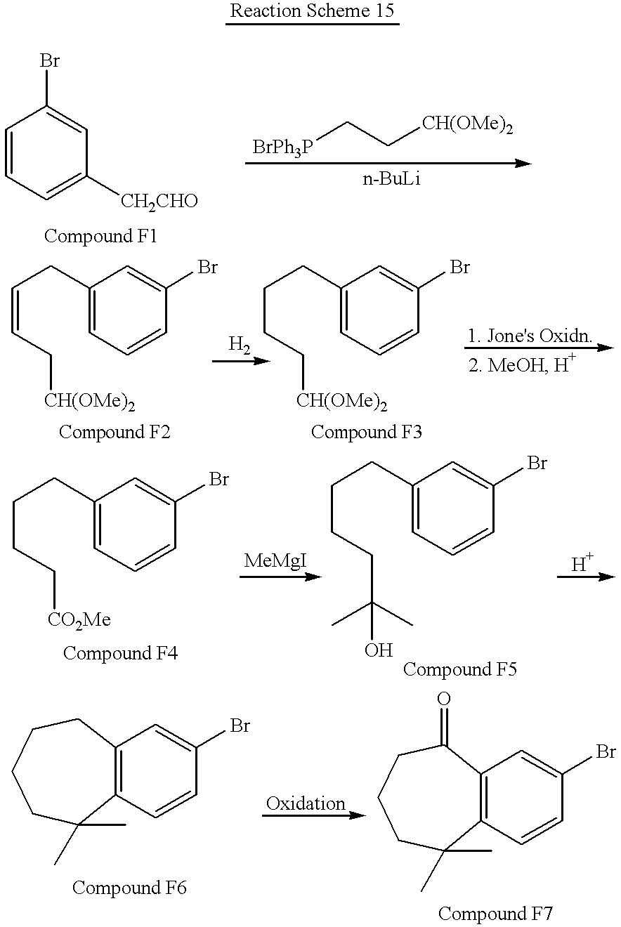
C1=CC=C([CH2CHO])C=C1Br.[BrPh3P]CC[CH(OMe)2].C(=CC[CH(OMe)2])CC1=CC=CC(Br)=C1.C(CC[CH(OMe)2])CC1=CC=CC(Br)=C1.C(CC[CO2Me])CC1=CC=CC(Br)=C1.C(CCC(C)(C)O)CC1=CC=CC(Br)=C1.C12=C(C=CC(Br)=C1)C(C)(C)CCCC2.C12=C(C=CC(Br)=C1)C(C)(C)CCCC2=O
